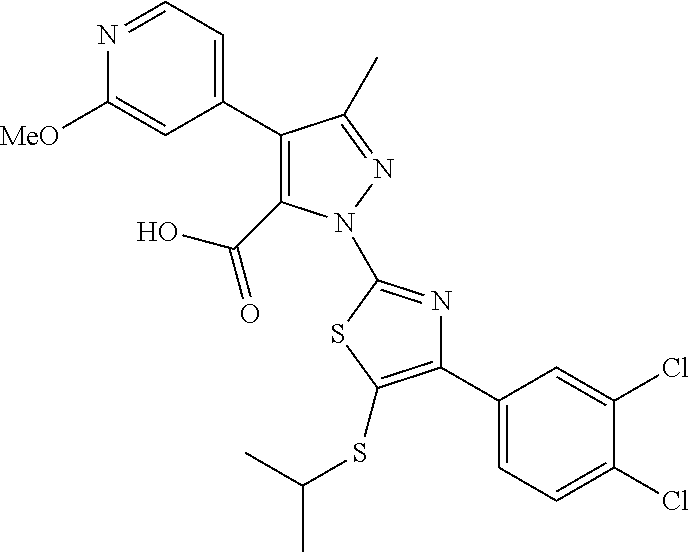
C1(C2=CC=NC([MeO])=C2)=C(C(=O)O)N(C2=NC(C3=CC=C(Cl)C(Cl)=C3)=C(SC(C)C)S2)N=C1C
